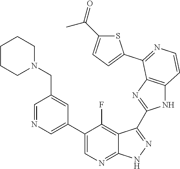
C1=NC=C(C2=CN=C3C(=C2F)C(C2=NC4=C(N2)C=CN=C4C2=CC=C(C(=O)C)S2)=N[N H]3)C=C1CN1CCCCC1
